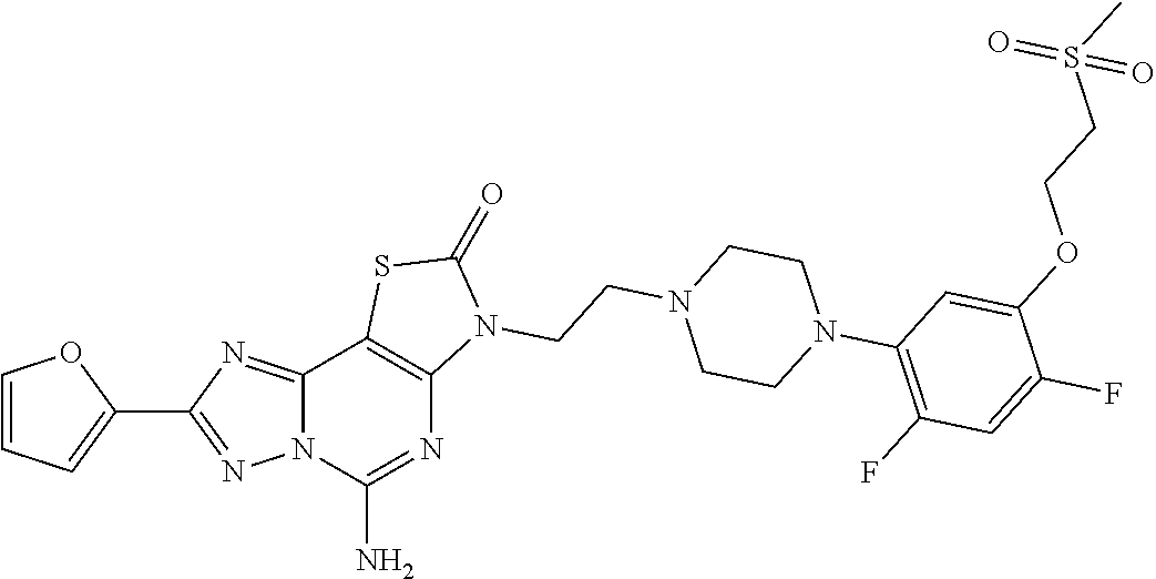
C1=CC=C(C2=NN3C(=N2)C2=C(N=C3N)N(CCN3CCN(C4=C(F)C=C(F)C(OCCS(C)(=O)=O)=C4)CC3)C(=O)S2)O1
